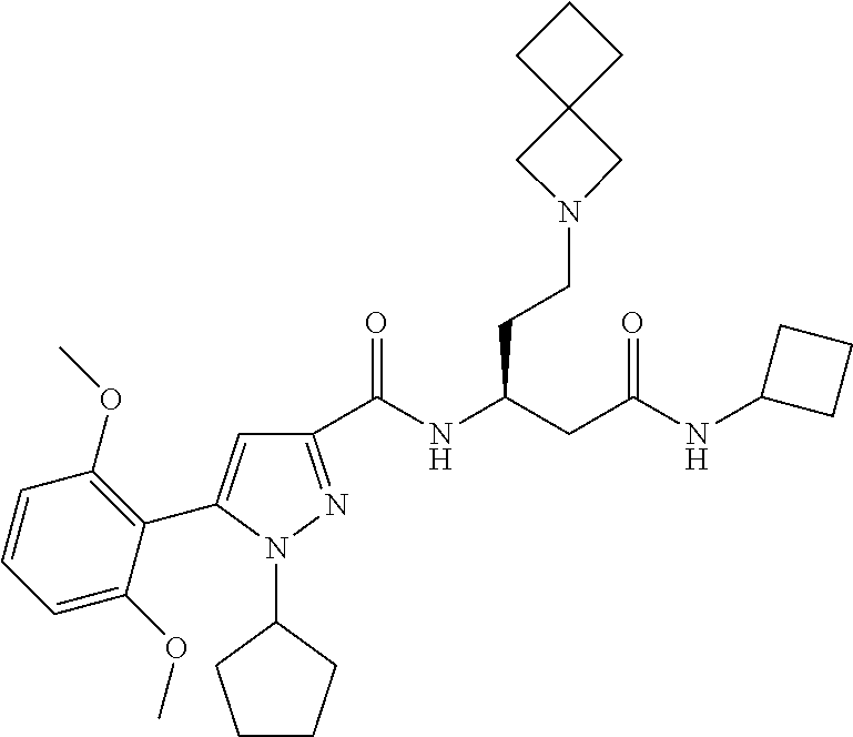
C1(C(NC(CC(NC2CCC2)=O)CCN2CC3(C2)CCC3)=O)=NN(C2CCCC2)C(C2=C(OC)C=CC=C2OC)=C1
